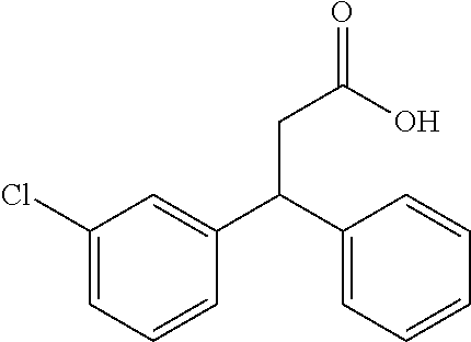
C1(Cl)=CC=CC(C(C2=CC=CC=C2)CC(O)=O)=C1
